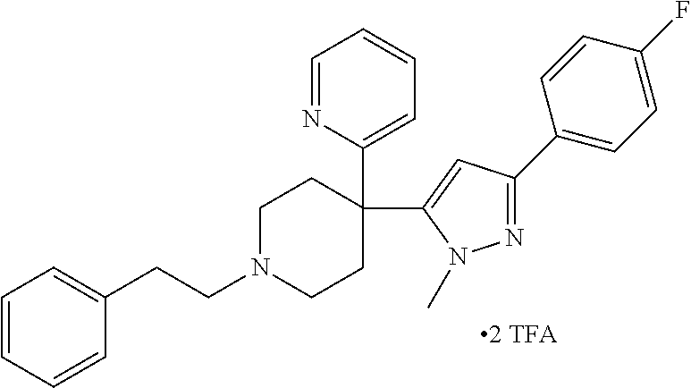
[2 TFA].C1CN(CCC2=CC=CC=C2)CCC1(C1=CC=CC=N1)C1=CC(C2=CC=C(F)C=C2)=NN1C
